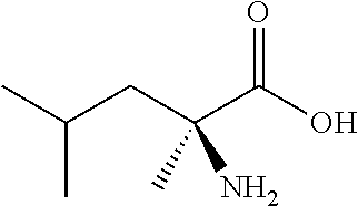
CC(CC(C(O)=O)(N)C)C
